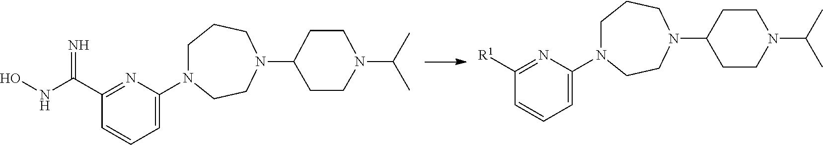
C1([R1])=NC(N2CCCN(C3CCN(C(C)C)CC3)CC2)=CC=C1.C1(C(NO)=N)=NC(N2CCCN(C3CCN(C(C)C)CC3)CC2)=CC=C1
